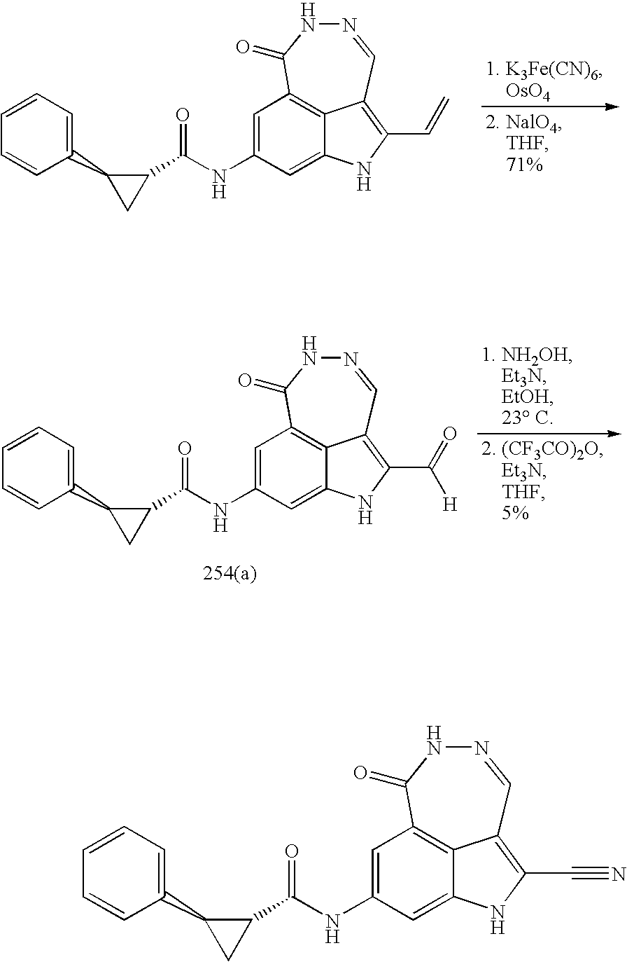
C1=C(NC(C2C(C3=CC=CC=C3)C2)=O)C=C2NC(C#N)=C3C2=C1C(=O)NN=C3.C1=C(NC(C2C(C3=CC=CC=C3)C2)=O)C=C2NC(C=C)=C3C2=C1C(=O)NN=C3.C1=C(NC(C2C(C3=CC=CC=C3)C2)=O)C=C2NC(C(=O)[H])=C3C2=C1C(=O)NN=C3
